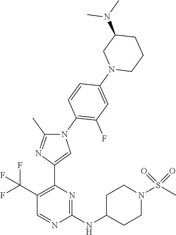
N1(C2=C(F)C=C(N3CCCC(N(C)C)C3)C=C2)C(C)=NC(C2=C(C(F)(F)F)C=NC(NC3CCN(S(C)(=O)=O)CC3)=N2)=C1
